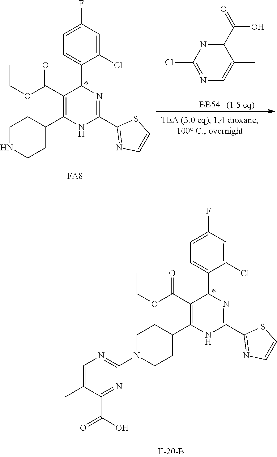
C1(Cl)=CC(F)=CC=C1C1C(C(OCC)=O)=C(C2CCNCC2)NC(C2=NC=CS2)=N1.[BB54].[FA8].C1(C(=O)O)=NC(Cl)=NC=C1C.C1(Cl)=CC(F)=CC=C1C1C(C(OCC)=O)=C(C2CCN(C3=NC=C(C)C(C(=O)O)=N3)CC2)NC(C2=NC=CS2)=N1
